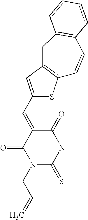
C(C=C)N1C(=S)NC(=O)C(=CC2=CC3=C(S2)C=CC2=C(C3)C=CC=C2)C1=O
